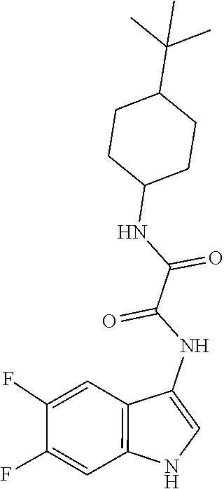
C1(NC(C(=O)NC2=CNC3=C2C=C(F)C(F)=C3)=O)CCC(C(C)(C)C)CC1
